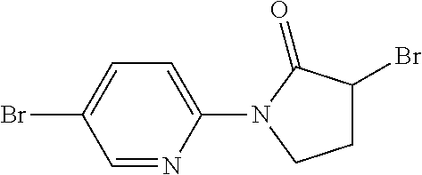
C1C(Br)C(=O)N(C2=CC=C(Br)C=N2)C1
